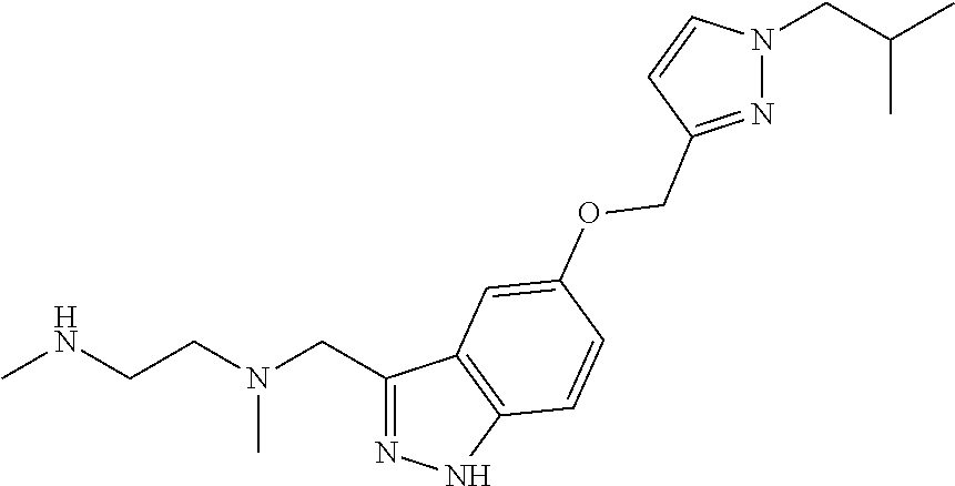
C1(CN(CCNC)C)=NNC2=C1C=C(OCC1=NN(CC(C)C)C=C1)C=C2
